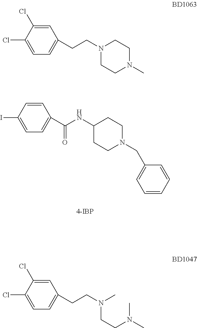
C1(I)=CC=C(C(NC2CCN(CC3=CC=CC=C3)CC2)=O)C=C1.C1(Cl)=CC=C(CCN2CCN(C)CC2)C=C1Cl.C1(Cl)=CC=C(CCN(CCN(C)C)C)C=C1Cl
